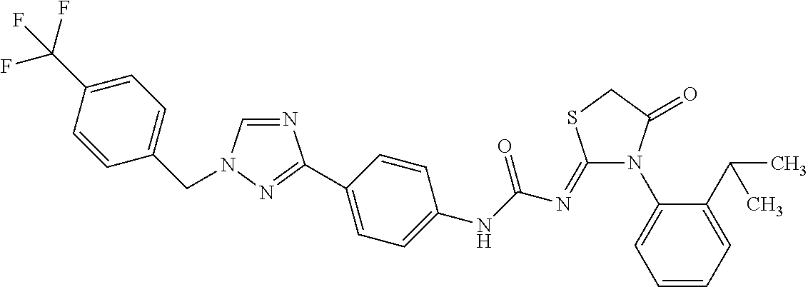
N1=CN(CC2=CC=C(C(F)(F)F)C=C2)N=C1C1=CC=C(NC(N=C2N(C3=CC=CC=C3C(C)C)C(=O)CS2)=O)C=C1
